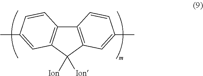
C12=C(C([Ion])([Ion])C3=C1C=CC(C)=C3)C=C(C)C=C2
